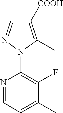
N1=CC=C(C)C(F)=C1N1C(C)=C([COOH])C=N1
